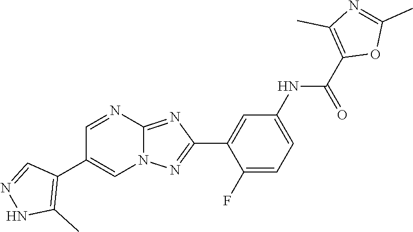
C1(F)=CC=C(NC(C2=C(C)N=C(C)O2)=O)C=C1C1=NN2C(=N1)N=CC(C1=C(C)NN=C1)=C2
